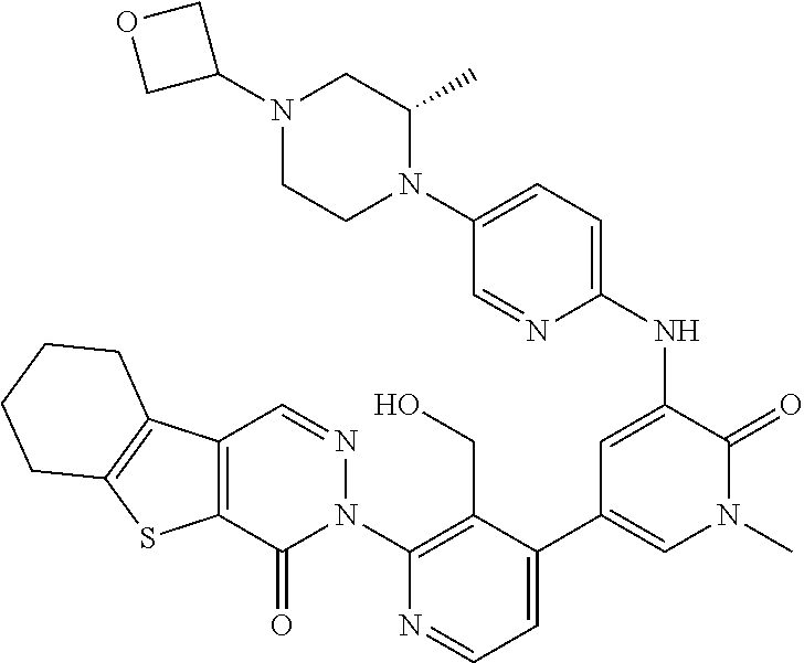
C12=C(C(=O)N(C3=C(CO)C(C4=CN(C)C(=O)C(NC5=CC=C(N6C(C)CN(C7COC7)CC6)C=N5)=C4)=CC=N3)N=C1)SC1=C2CCCC1
